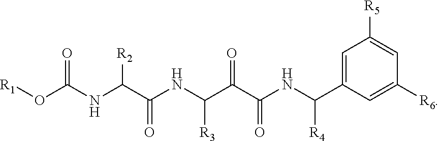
O(C(NC(C(NC(C(C(NC(C1=CC([R5])=CC([R6])=C1)[R4])=O)=O)[R3])=O)[R2])=O)[R1]
